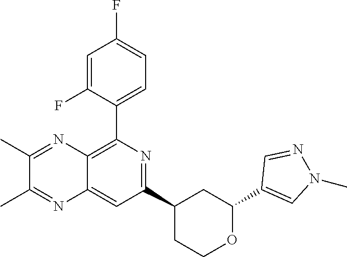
C1(C2=C3C(=CC(C4CCOC(C5=CN(C)N=C5)C4)=N2)N=C(C)C(C)=N3)=CC=C(F)C=C1F
